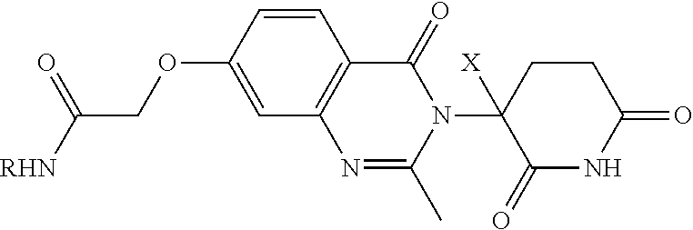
C1=CC(OCC([RHN])=O)=CC2=C1C(=O)N(C1([X])C(=O)NC(=O)CC1)C(C)=N2
